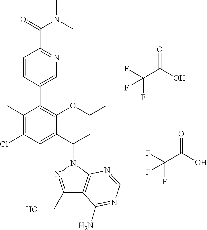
C1(C)=C(Cl)C=C(C(C)N2N=C(CO)C3=C2N=CN=C3N)C(OCC)=C1C1=CN=C(C(=O)N(C)C)C=C1.C(C(O)=O)(F)(F)F.C(C(O)=O)(F)(F)F
